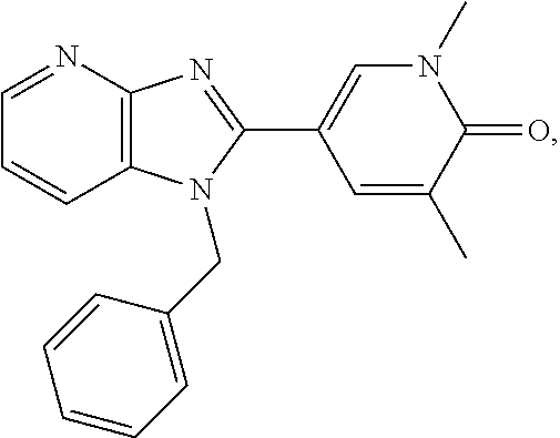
C1=CC2=C(N=C1)N=C(C1=CN(C)C(=O)C(C)=C1)N2CC1=CC=CC=C1
